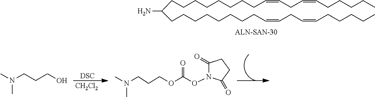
[DSC].[CH2Cl2].CCCCCC=CCC=CCCCCCCCCC(CCCCCCCCC=CCC=CCCCCC)N.N(C)(C)CCCO.N(C)(C)CCCOC(ON1C(=O)CCC1=O)=O
